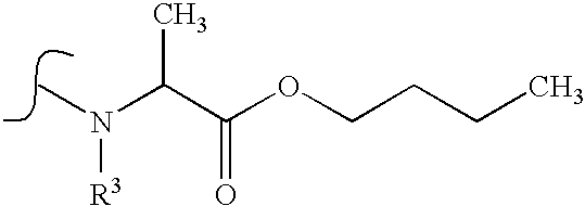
N(C)(C(C(OCCCC)=O)C)[R3]
